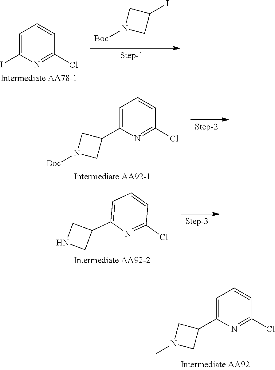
C1=C(I)N=C(Cl)C=C1.IC1CN([Boc])C1.C1=C(C2CN([Boc])C2)N=C(Cl)C=C1.C1=C(C2CNC2)N=C(Cl)C=C1.C1=C(C2CN(C)C2)N=C(Cl)C=C1
